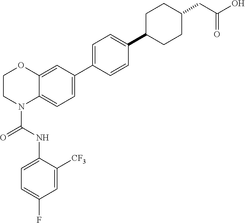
C1=C(NC(N2C3=CC=C(C4=CC=C(C5CCC(CC(O)=O)CC5)C=C4)C=C3OCC2)=O)C([CF3])=CC(F)=C1
